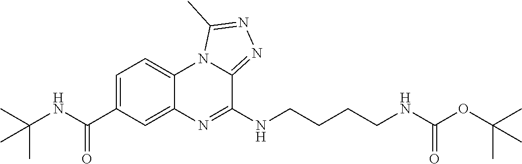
C1=C(C(NC(C)(C)C)=O)C=C2C(=C1)N1C(=NN=C1C)C(NCCCCNC(OC(C)(C)C)=O)=N2
